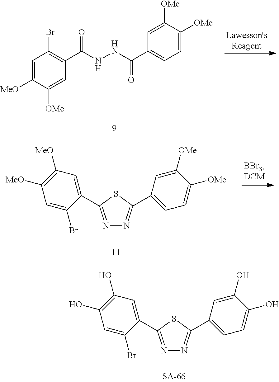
C1=C([MeO])C([OMe])=CC(C(NNC(C2=CC=C([OMe])C([OMe])=C2)=O)=O)=C1Br.N1=C(C2=CC=C([OMe])C([OMe])=C2)SC(C2=CC([MeO])=C([MeO])C=C2Br)=N1.N1=C(C2=CC=C(O)C(O)=C2)SC(C2=CC(O)=C(O)C=C2Br)=N1
